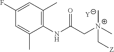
[Y].C1=C(C)C(NC(C[N+](C[Z])(C)C)=O)=C(C)C=C1F
